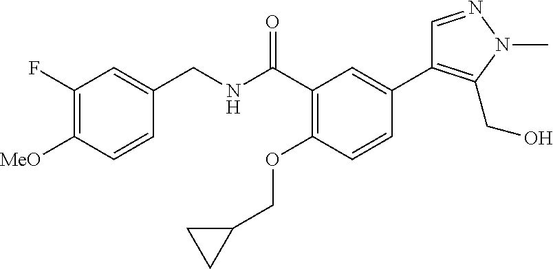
C1=CC([MeO])=C(F)C=C1CNC(C1=C(OCC2CC2)C=CC(C2=C(CO)N(C)N=C2)=C1)=O
